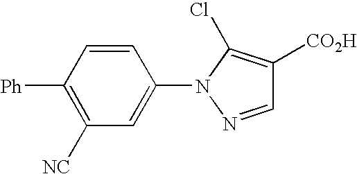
[Ph]C1=C([NC])C=C(N2N=CC([CO2H])=C2Cl)C=C1
